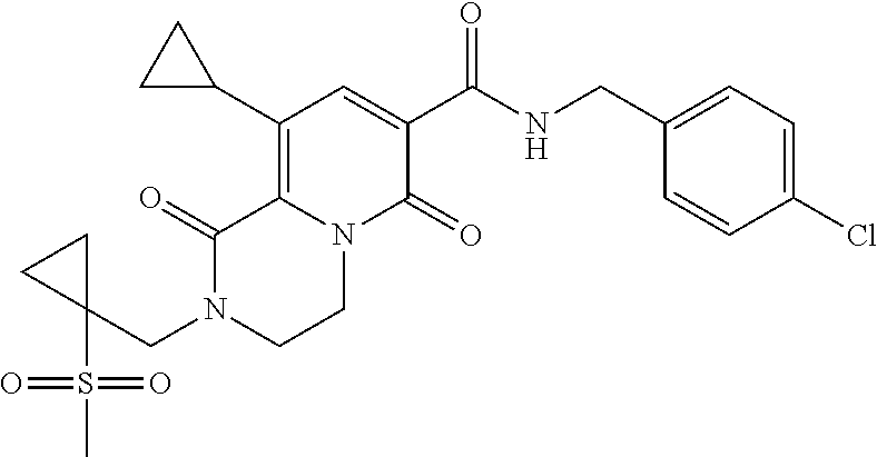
C12=C(C3CC3)C=C(C(=O)NCC3=CC=C(Cl)C=C3)C(=O)N1CCN(CC1(S(C)(=O)=O)CC1)C2=O
